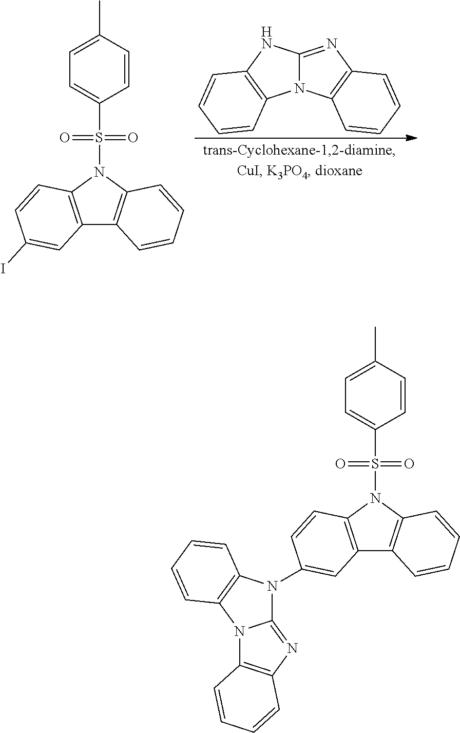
N12C(=NC3=C1C=CC=C3)NC1=C2C=CC=C1.C12=C(N(S(C3=CC=C(C)C=C3)(=O)=O)C3=C1C=CC=C3)C=CC(I)=C2.C12=C(N(S(C3=CC=C(C)C=C3)(=O)=O)C3=C1C=CC=C3)C=CC(N1C3=NC4=C(N3C3=C1C=CC=C3)C=CC=C4)=C2
